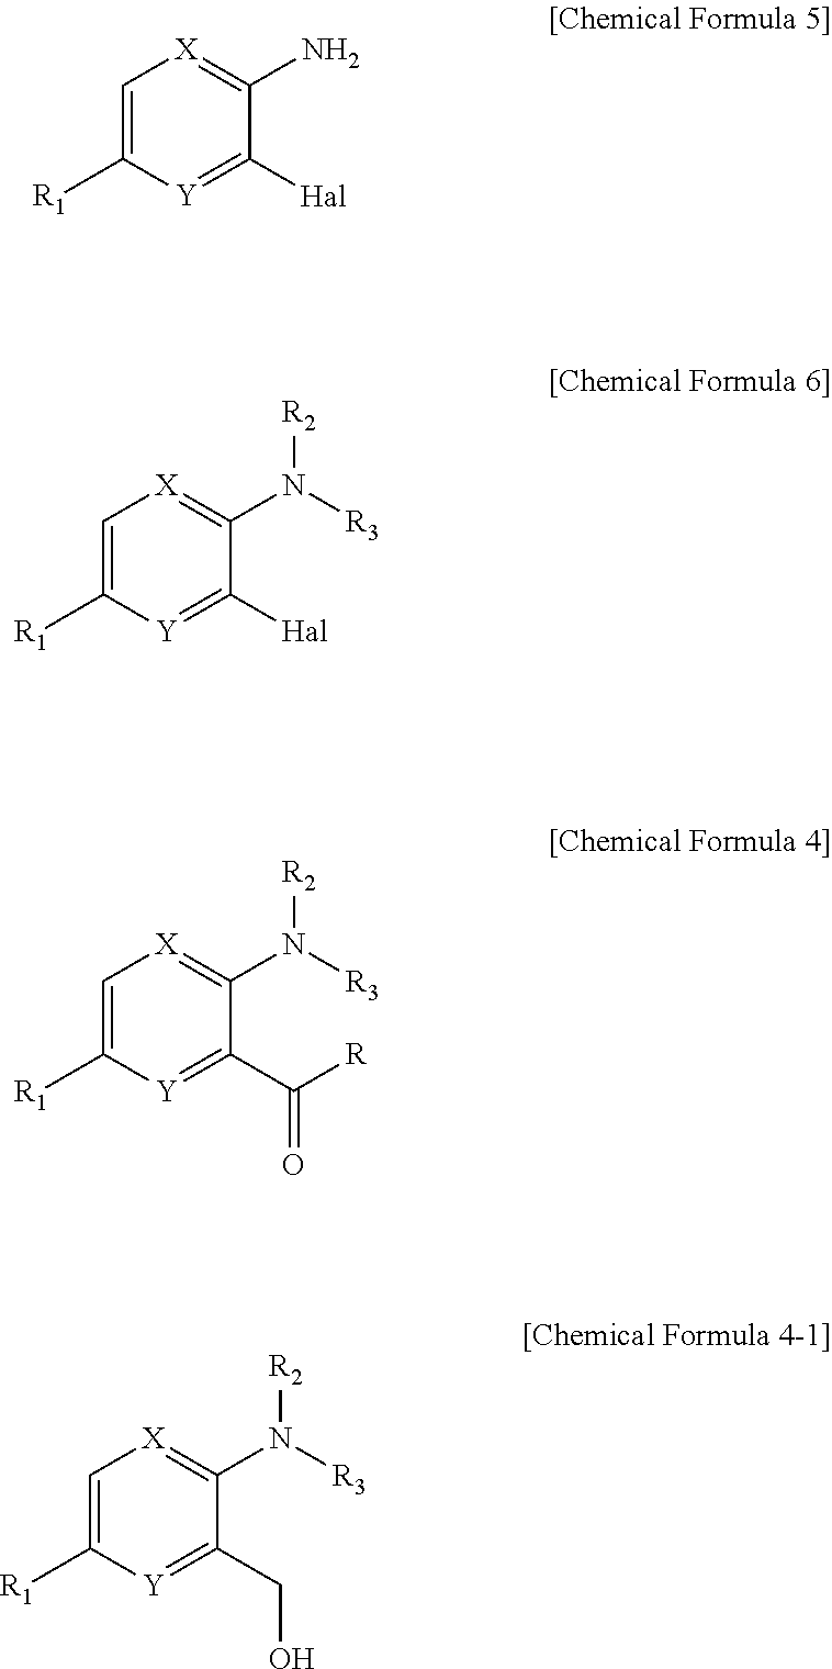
C1=C([R1])[Y]=C([Hal])C(N)=[X]1.C1=C([R1])[Y]=C([Hal])C(N([R3])[R2])=[X]1.C1=C([R1])[Y]=C(C([R])=O)C(N([R3])[R2])=[X]1.C1=C([R1])[Y]=C(CO)C(N([R3])[R2])=[X]1
